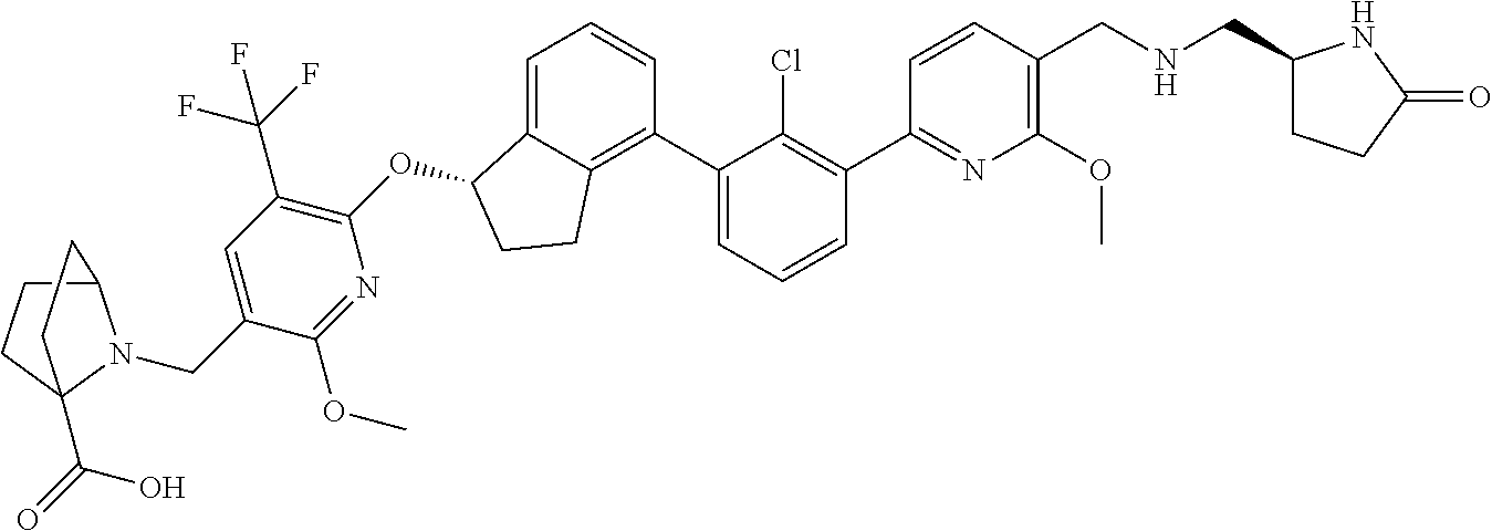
O(C1C2=CC=CC(C3=CC=CC(C4=NC(OC)=C(CNCC5CCC(=O)N5)C=C4)=C3Cl)=C2CC1)C1=C(C(F)(F)F)C=C(CN2C3CCC2(C(=O)O)CC3)C(OC)=N1
